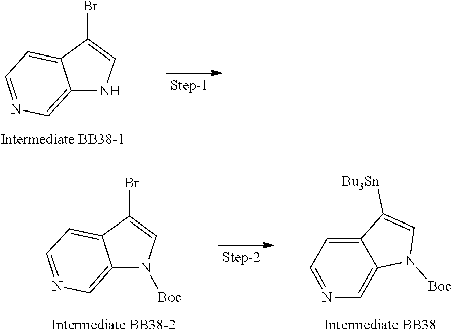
C12=CN=CC=C1C(Br)=CN2.C12=CN=CC=C1C(Br)=CN2[Boc].C12=CN=CC=C1C([Bu3Sn])=CN2[Boc]
